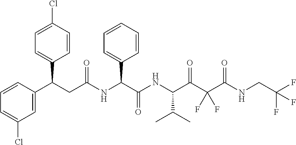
C1=CC(C(CC(NC(C(NC(C(C(C(NCC(F)(F)F)=O)(F)F)=O)C(C)C)=O)C2=CC=CC=C2)=O)C2=CC=C(Cl)C=C2)=CC(Cl)=C1
